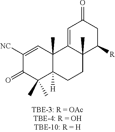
C1([NC])=CC2(C)C([H])(C(C)(C)C1=O)CCC1(C)C2=CC(=O)CC1[R]
